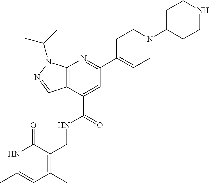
N1C(C)=CC(C)=C(CNC(C2=CC(C3=CCN(C4CCNCC4)CC3)=NC3=C2C=NN3C(C)C)=O)C1=O
